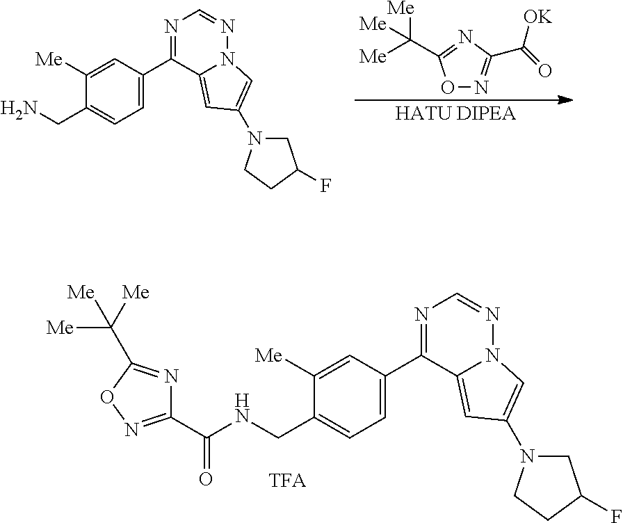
C1(C2=NC=NN3C2=CC(N2CC(F)CC2)=C3)=CC=C(CNC(=O)C2=NOC(C([Me])([Me])[Me])=N2)C([Me])=C1.C1(C2=NC=NN3C2=CC(N2CC(F)CC2)=C3)=CC=C(CN)C([Me])=C1.[HATU DIPEA].N1=C(C([Me])([Me])[Me])ON=C1C(=O)[OK]
